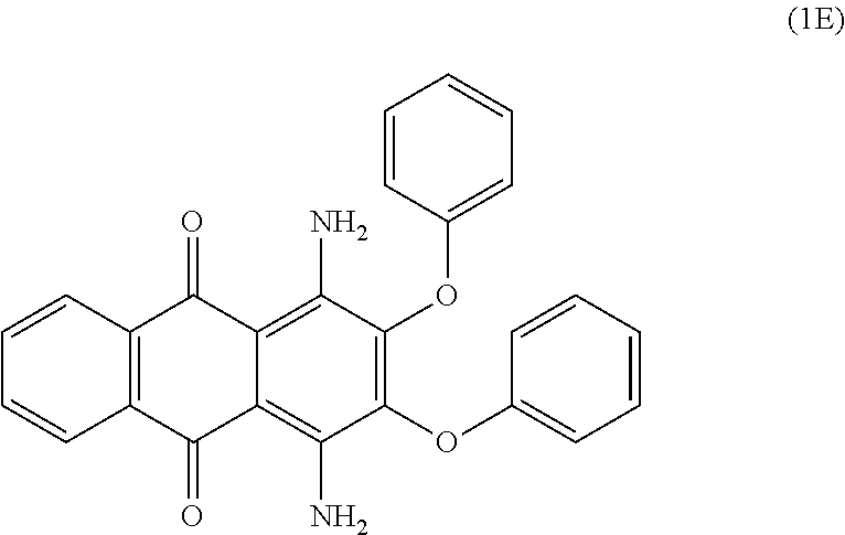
C12=C(C=CC=C1)C(=O)C1=C(N)C(OC3=CC=CC=C3)=C(OC3=CC=CC=C3)C(N)=C1C2=O
